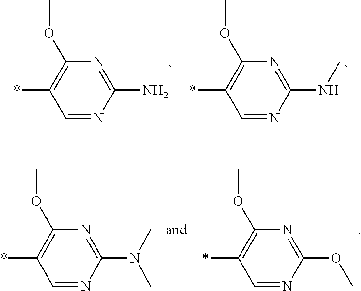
C1=NC(N)=NC(OC)=C1*.C1=NC(NC)=NC(OC)=C1*.C1=NC(OC)=NC(OC)=C1*.C1=NC(N(C)C)=NC(OC)=C1*
